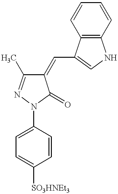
C1=C(N2C(=O)C(=CC3=CNC4=C3C=CC=C4)C(C)=N2)C=CC([SO3HNEt3])=C1
